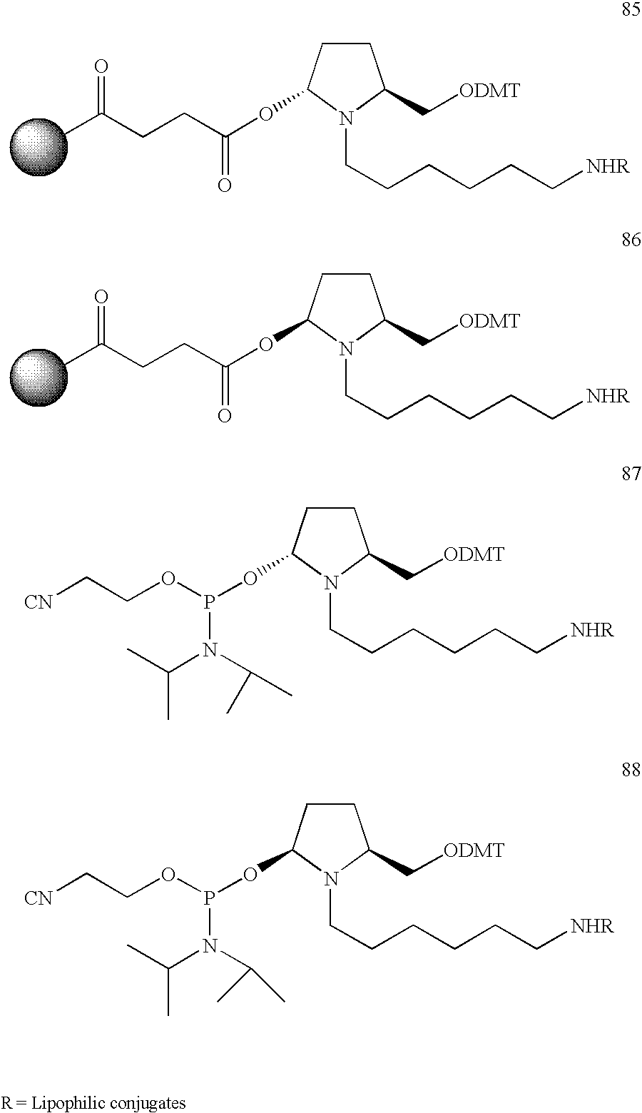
C1CC(OC(CCC(C)=O)=O)N(CCCCCC[NHR])C1C[ODMT].C1CC(OC(CCC(C)=O)=O)N(CCCCCC[NHR])C1C[ODMT].C1CC(OP(OCC[CN])N(C(C)C)C(C)C)N(CCCCCC[NHR])C1C[ODMT].C1CC(OP(OCC[CN])N(C(C)C)C(C)C)N(CCCCCC[NHR])C1C[ODMT]
